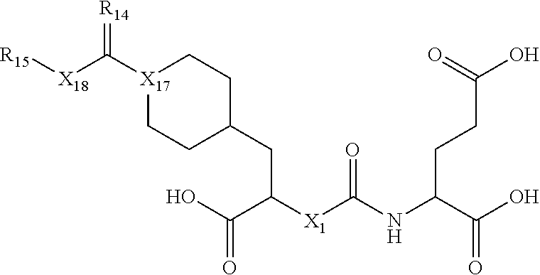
O=C(O)C([X1]C(NC(CCC(=O)O)C(=O)O)=O)CC1CC[X17](C([X18][R15])=[R14])CC1
